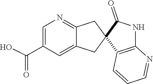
C1(C(O)=O)=CN=C2C(=C1)CC1(C2)C(=O)NC2=C1C=CC=N2
